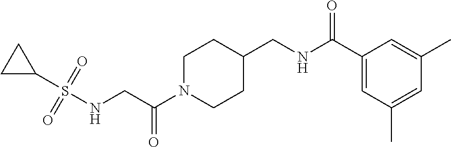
C(C(N1CCC(CNC(C2=CC(C)=CC(C)=C2)=O)CC1)=O)NS(C1CC1)(=O)=O
